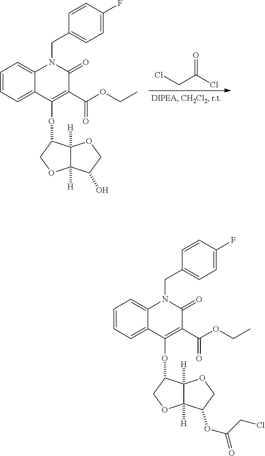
ClCC(Cl)=O.C12([H])C([H])(OCC1O)C(OC1=C(C(OCC)=O)C(=O)N(CC3=CC=C(F)C=C3)C3=CC=CC=C31)CO2.C12([H])C([H])(OCC1OC(CCl)=O)C(OC1=C(C(OCC)=O)C(=O)N(CC3=CC=C(F)C=C3)C3=CC=CC=C31)CO2
